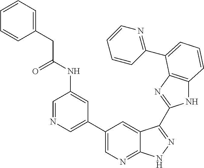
C1(C2=CN=C3C(=C2)C(C2=NC4=C(N2)C=CC=C4C2=NC=CC=C2)=NN3)=CN=CC(NC(CC2=CC=CC=C2)=O)=C1
